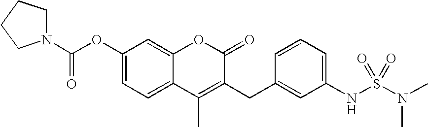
C12=CC=C(OC(N3CCCC3)=O)C=C1OC(=O)C(CC1=CC(NS(=O)(N(C)C)=O)=CC=C1)=C2C
